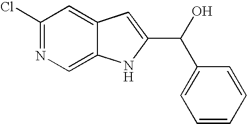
C1(Cl)=NC=C2C(=C1)C=C(C(O)C1=CC=CC=C1)N2
